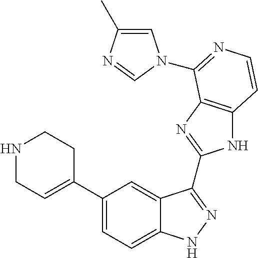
C1(C2=CCNCC2)=CC=C2C(=C1)C(C1=NC3=C(N1)C=CN=C3N1C=C(C)N=C1)=NN2
